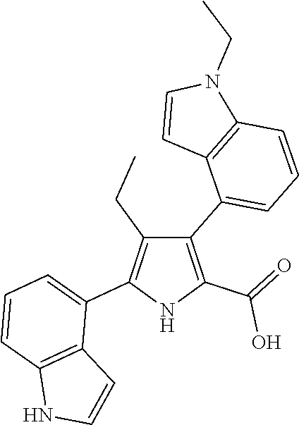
C1(C2=CC=CC3=C2C=CN3CC)=C(C(=O)O)NC(C2=CC=CC3=C2C=CN3)=C1CC
